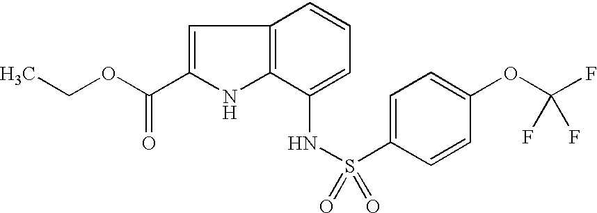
CCOC(C1=CC2=C(N1)C(NS(C1=CC=C(OC(F)(F)F)C=C1)(=O)=O)=CC=C2)=O
